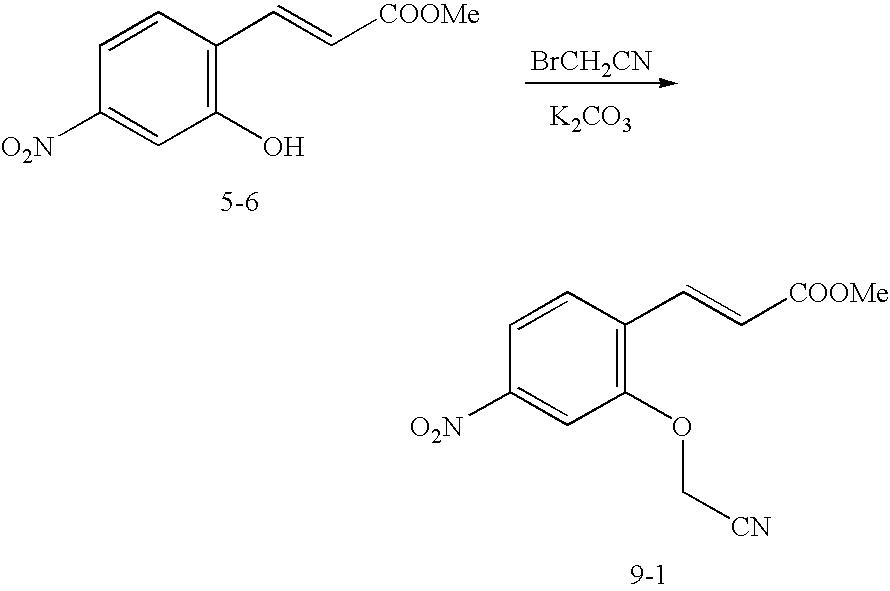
C1([O2N])=CC(O)=C(C=C[COOMe])C=C1.[BrCH2CN].[K2CO3].C1([O2N])=CC(OC[CN])=C(C=C[COOMe])C=C1
